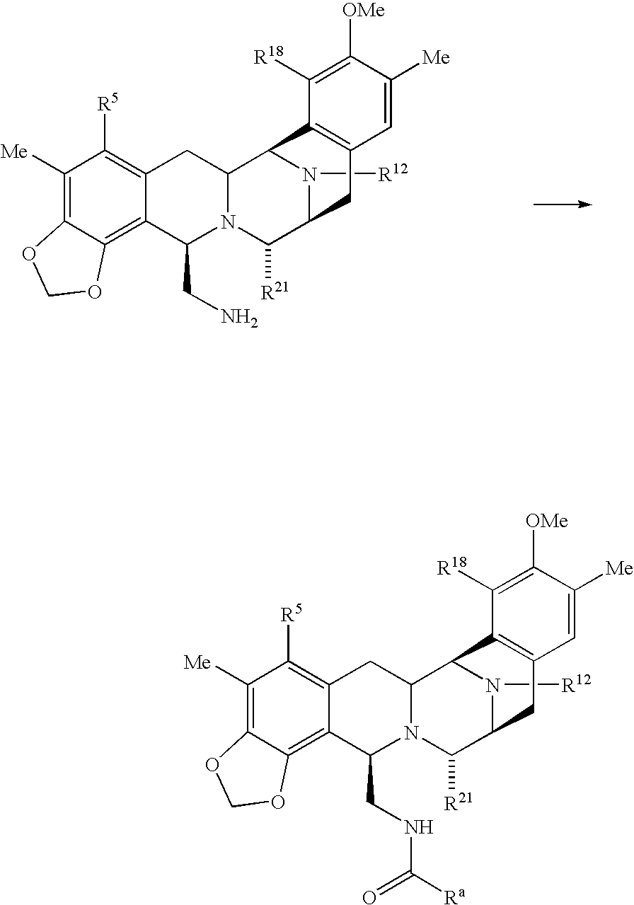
C1([Me])=C2C(=C3C(=C1[R5])CC1N(C([R21])C4N([R12])C1C1=C(C4)C=C([Me])C([OMe])=C1[R18])C3CN)OCO2.C1([Me])=C2C(=C3C(=C1[R5])CC1N(C([R21])C4N([R12])C1C1=C(C4)C=C([Me])C([OMe])=C1[R18])C3CNC([Ra])=O)OCO2
